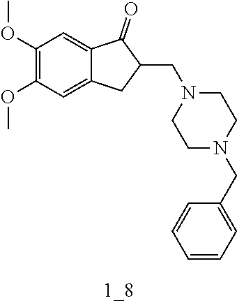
C1(OC)=C(OC)C=C2C(=C1)C(=O)C(CN1CCN(CC3=CC=CC=C3)CC1)C2
